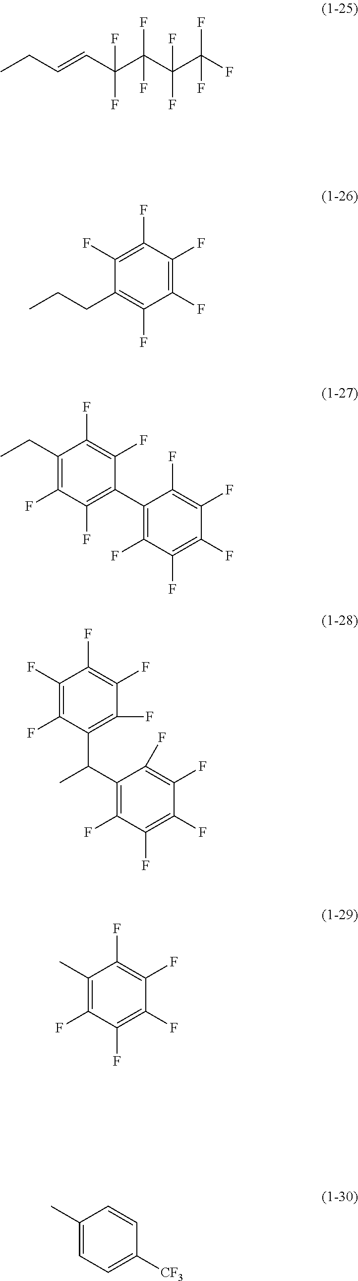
CCC=CC(C(C(C(F)(F)F)(F)F)(F)F)(F)F.C1(F)=C(F)C(F)=C(F)C(CCC)=C1F.C1(F)=C(F)C(F)=C(C2=C(F)C(F)=C(CC)C(F)=C2F)C(F)=C1F.C1(F)=C(F)C(F)=C(C(C2=C(F)C(F)=C(F)C(F)=C2F)C)C(F)=C1F.C1(F)=C(F)C(F)=C(C)C(F)=C1F.C1(C)=CC=C([CF3])C=C1
